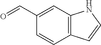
C12=C(C=C(C=O)C=C1)NC=C2
